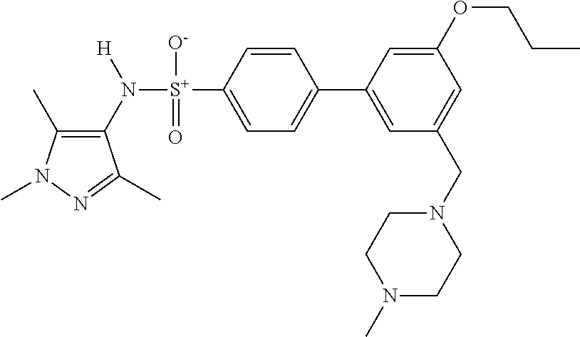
C1(C)=C(N([S+](C2=CC=C(C3=CC(CN4CCN(C)CC4)=CC(OCCC)=C3)C=C2)([O-])=O)[H])C(C)=NN1C
